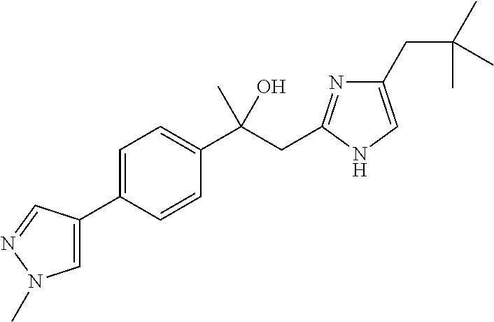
C1=C(C2=CC=C(C(CC3=NC(CC(C)(C)C)=CN3)(C)O)C=C2)C=NN1C
